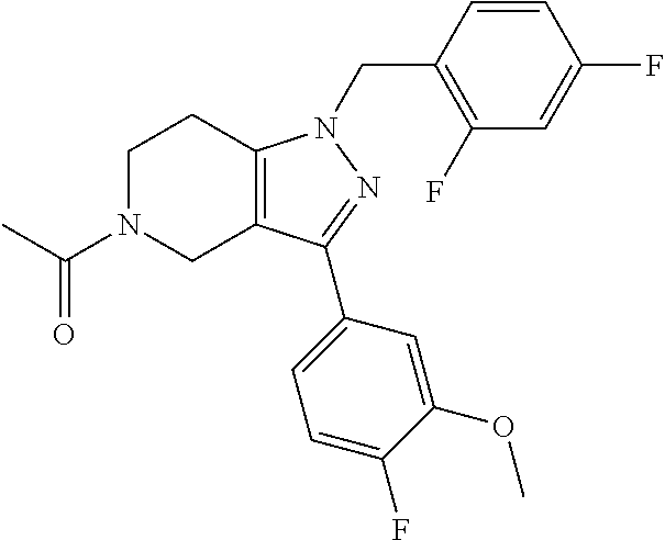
C1N(C(C)=O)CC2=C(C1)N(CC1=C(F)C=C(F)C=C1)N=C2C1=CC=C(F)C(OC)=C1
